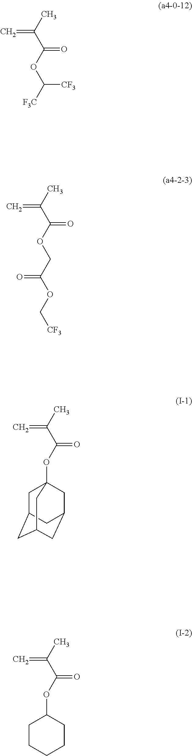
C=C(C)C(OC([F3C])[CF3])=O.C=C(C)C(OCC(OC[CF3])=O)=O.C=C(C)C(OC12CC3CC(CC(C1)C3)C2)=O.C=C(C)C(OC1CCCCC1)=O
